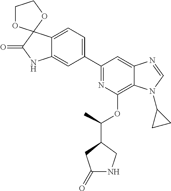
C1(C2=CC=C3C(=C2)NC(=O)C32OCCO2)=NC(OC(C2CC(=O)NC2)C)=C2C(=C1)N=CN2C1CC1
